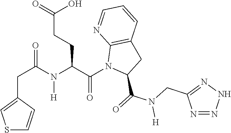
C(C1=CSC=C1)C(N(C(C(N1C(C(=O)N(CC2=NNN=N2)[H])CC2=C1N=CC=C2)=O)CCC(=O)O)[H])=O
